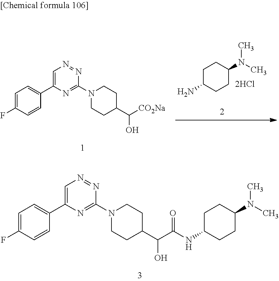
C1C(N)CCC(N(C)C)C1.C1=C(C2=CC=C(F)C=C2)N=C(N2CCC(C([CO2Na])O)CC2)N=N1.C(C(C1CCN(C2=NC(C3=CC=C(F)C=C3)=CN=N2)CC1)O)(NC1CCC(N(C)C)CC1)=O
